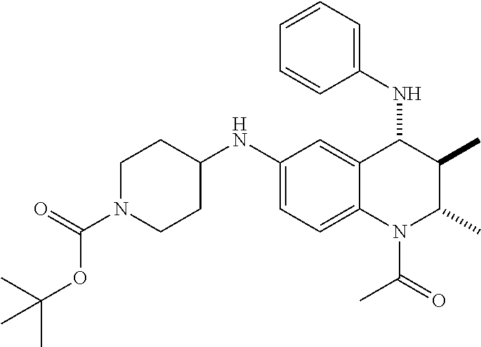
C1(NC2CCN(C(=O)OC(C)(C)C)CC2)=CC=C2C(=C1)C(NC1=CC=CC=C1)C(C)C(C)N2C(C)=O
